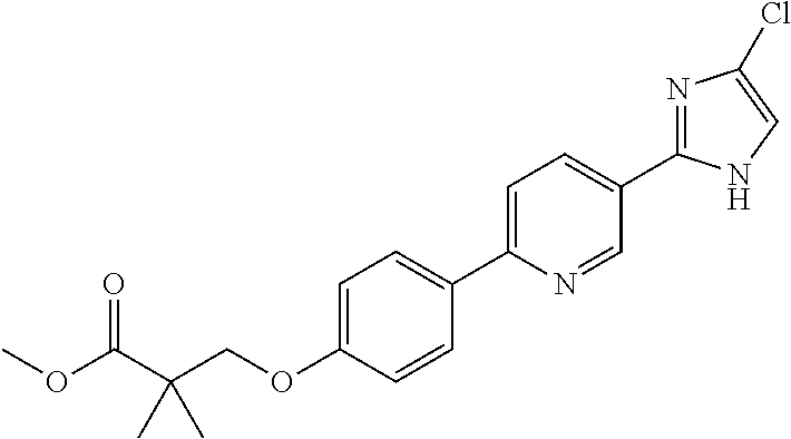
C(OC1=CC=C(C2=CC=C(C3=NC(Cl)=CN3)C=N2)C=C1)C(C(=O)OC)(C)C
